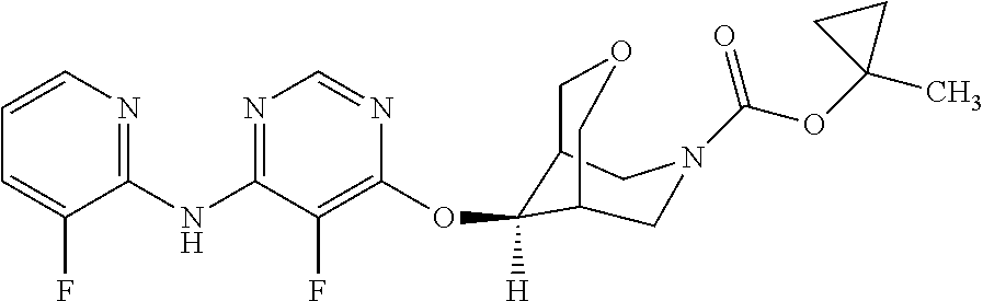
C1(NC2=NC=NC(OC3([H])C4COCC3CN(C(OC3(C)CC3)=O)C4)=C2F)=NC=CC=C1F
